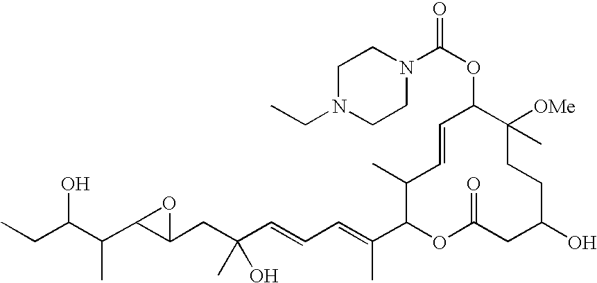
CCC(C(C1C(CC(C=CC=C(C2OC(=O)CC(O)CCC([OMe])(C)C(OC(N3CCN(CC)CC3)=O)C=CC2C)C)(O)C)O1)C)O
